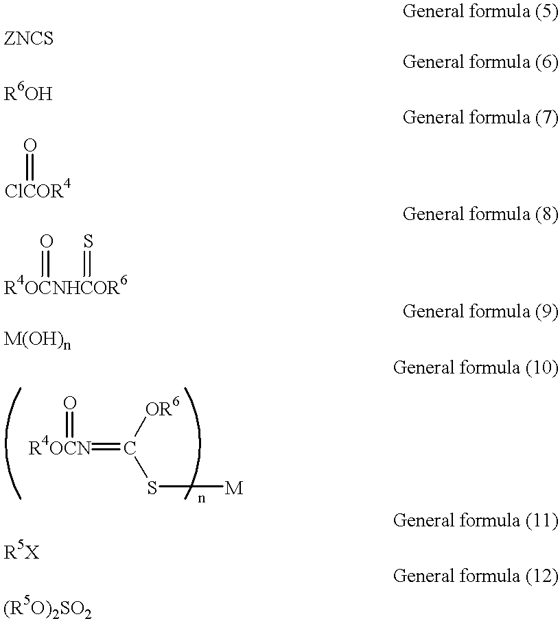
[R4OCN](=C(S[M])[OR6])=O.O=[R4OCNHCOR6]=S.O=[ClCOR4]
